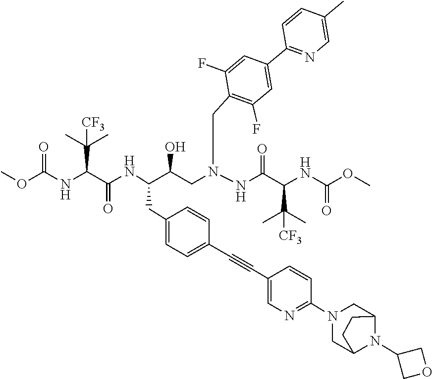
O(C(=O)NC(C(=O)NC(C(CN(CC1=C(F)C=C(C2=NC=C(C)C=C2)C=C1F)NC(C(C(C)(C)[CF3])NC(OC)=O)=O)O)CC1=CC=C(C#CC2=CN=C(N3CC4N(C5COC5)C(C3)CC4)C=C2)C=C1)C(C)(C)[CF3])C
